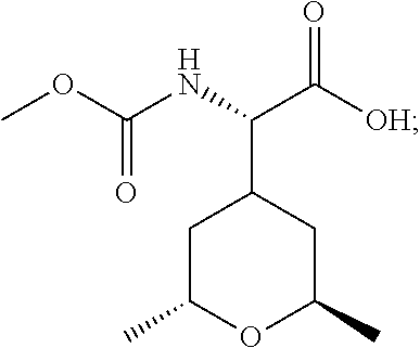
C1C(C)OC(C)CC1C(NC(OC)=O)C([OH])=O
